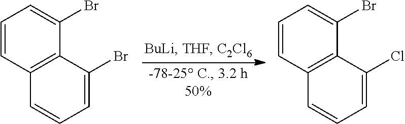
C1=CC2=C(C(Br)=C1)C(Br)=CC=C2.C1=CC2=C(C(Br)=C1)C(Cl)=CC=C2
